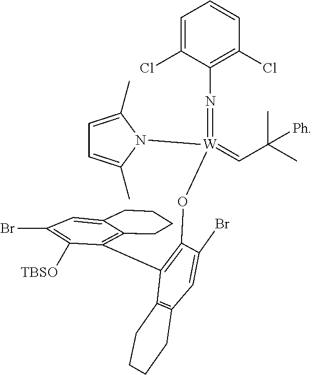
C(=[W](=NC1=C(Cl)C=CC=C1Cl)(OC1=C(C2=C3C(=CC(Br)=C2[TBSO])CCCC3)C2=C(C=C1Br)CCCC2)N1C(C)=CC=C1C)C(C)(C)[Ph]
